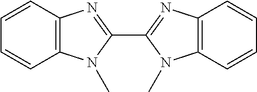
C1=CC=CC2=C1N=C(C1=NC3=C(N1C)C=CC=C3)N2C
